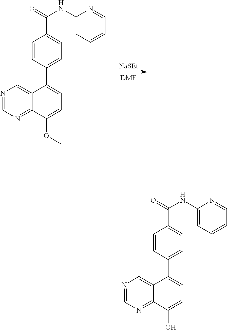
[DMF].[NaSEt].N1=CN=C2C(=C1)C(C1=CC=C(C(=O)NC3=CC=CC=N3)C=C1)=CC=C2OC.N1=CN=C2C(=C1)C(C1=CC=C(C(=O)NC3=CC=CC=N3)C=C1)=CC=C2O
